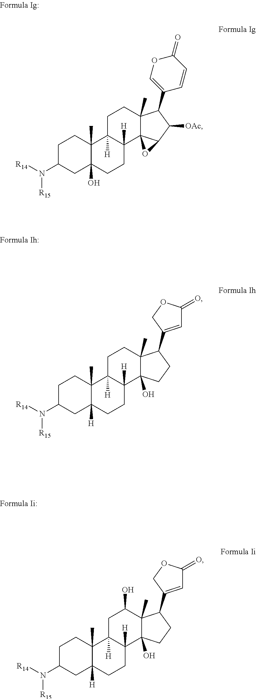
C1C(N([R14])[R15])CC2(O)C(C)(C1)C1([H])C([H])(CC2)C23C(C)(CC1)C(C1=COC(=O)C=C1)C([OAc])C2O3.C1C(N([R14])[R15])CC2([H])C(C)(C1)C1([H])C([H])(CC2)C2(O)C(C)(CC1)C(C1=CC(=O)OC1)CC2.C1C(N([R14])[R15])CC2([H])C(C)(C1)C1([H])C([H])(CC2)C2(O)C(C)(C(O)C1)C(C1=CC(=O)OC1)CC2
